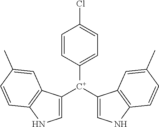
C1([C+](C2=CNC3=C2C=C(C)C=C3)C2=CNC3=C2C=C(C)C=C3)=CC=C(Cl)C=C1
